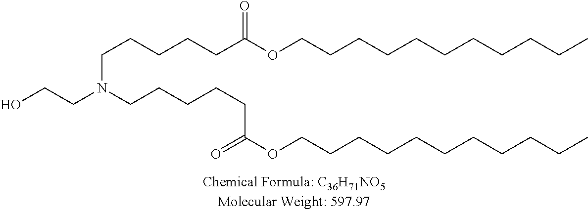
OCCN(CCCCCC(OCCCCCCCCCCC)=O)CCCCCC(OCCCCCCCCCCC)=O
